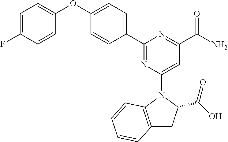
C1=C(F)C=CC(OC2=CC=C(C3=NC(N4C(C(=O)O)CC5=C4C=CC=C5)=CC(C(=O)N)=N3)C=C2)=C1
